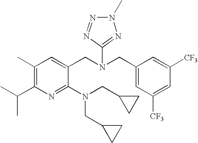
CC(C1=C(C)C=C(CN(CC2=CC([CF3])=CC([CF3])=C2)C2=NN(C)N=N2)C(N(CC2CC2)CC2CC2)=N1)C
